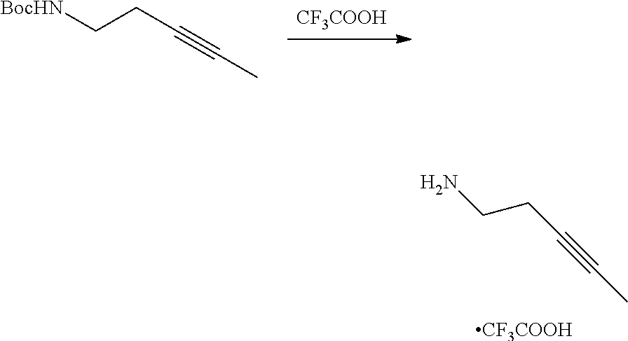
NCCC#CC.[CF3COOH].[CF3COOH].[BocHN]CCC#CC
